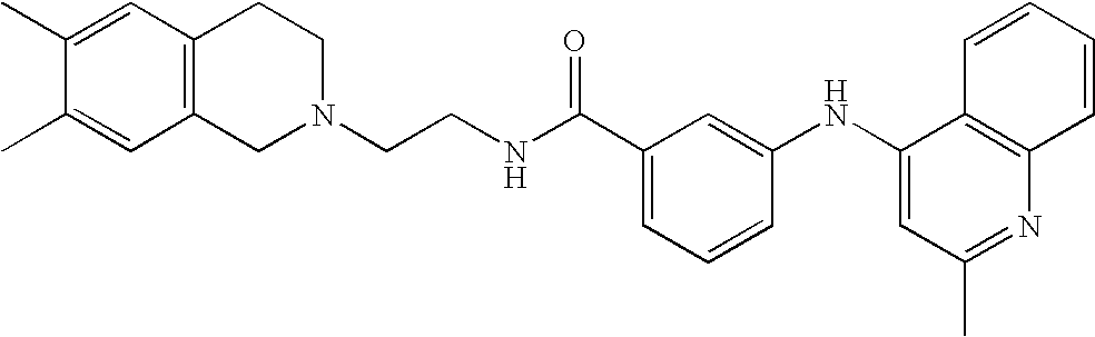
C1(C)=CC2=C(C=C1C)CCN(CCNC(C1=CC=CC(NC3=CC(C)=NC4=C3C=CC=C4)=C1)=O)C2
